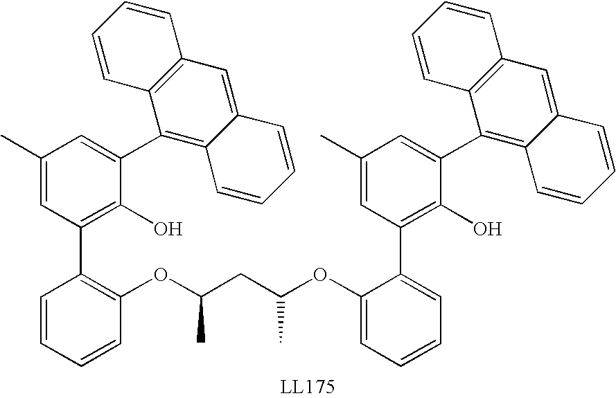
C1=CC=CC(OC(CC(OC2=CC=CC=C2C2=C(O)C(C3=C4C(=CC5=C3C=CC=C5)C=CC=C4)=CC(C)=C2)C)C)=C1C1=C(O)C(C2=C3C(=CC4=C2C=CC=C4)C=CC=C3)=CC(C)=C1
